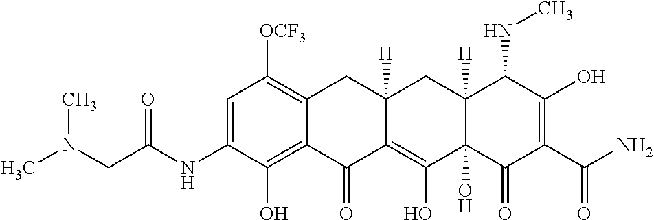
C1=C(NC(CN(C)C)=O)C(O)=C2C(=C1[OCF3])CC1([H])CC3([H])C(NC)C(O)=C(C(=O)N)C(=O)C3(O)C(O)=C1C2=O
